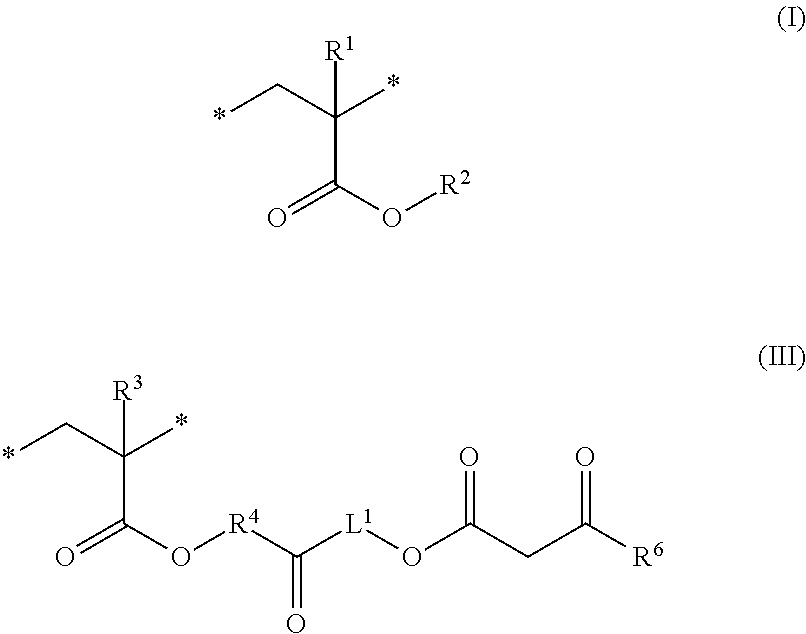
*CC(*)(C(O[R2])=O)[R1].*CC(*)(C(O[R4]C([L1]OC(CC([R6])=O)=O)=O)=O)[R3]
